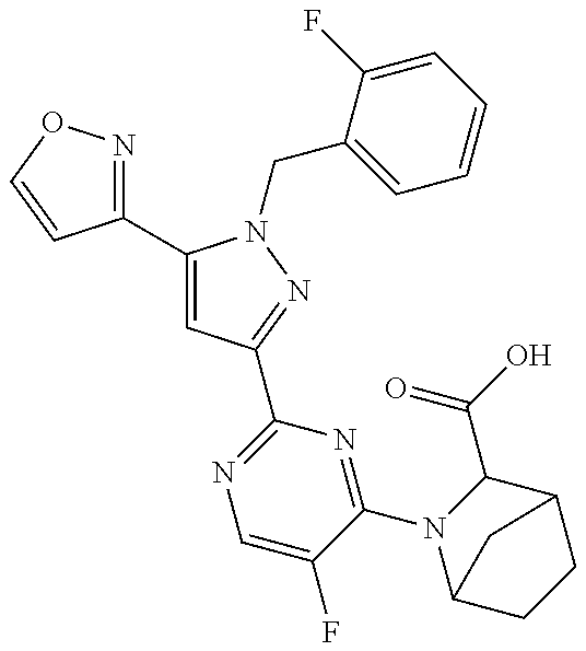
C1(C2=CC(C3=NC=C(F)C(N4C5CCC(C4C(O)=O)C5)=N3)=NN2CC2=CC=CC=C2F)=NOC=C1
